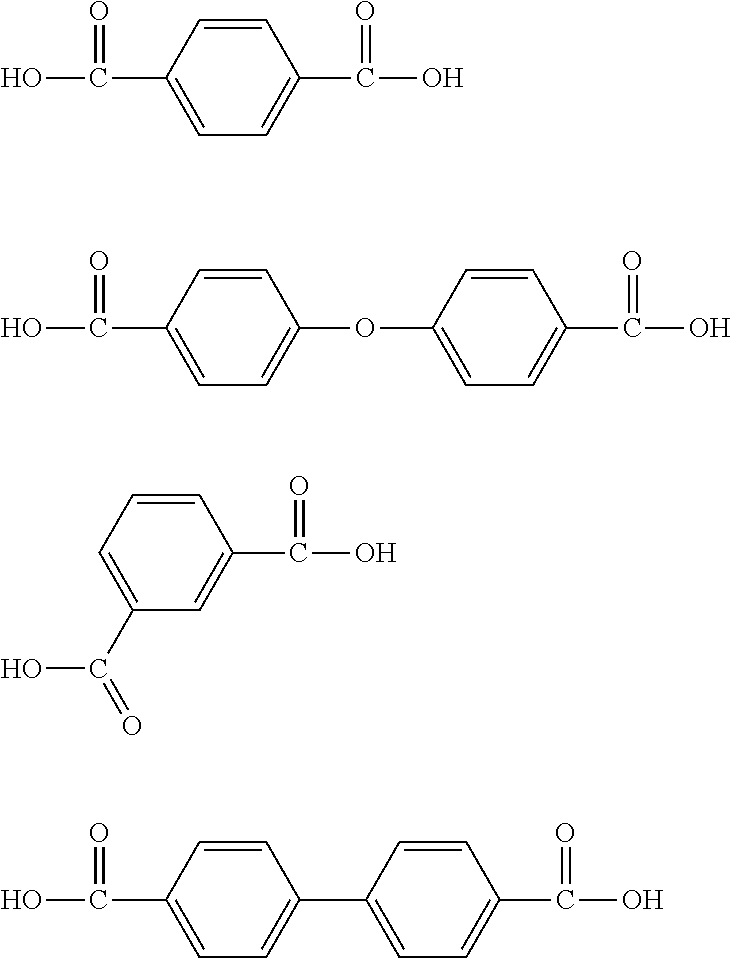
OC(C1=CC=C(C(O)=O)C=C1)=O.OC(C1=CC=C(OC2=CC=C(C(O)=O)C=C2)C=C1)=O.C1=CC=C(C(=O)O)C=C1C(O)=O.OC(C1=CC=C(C2=CC=C(C(O)=O)C=C2)C=C1)=O
